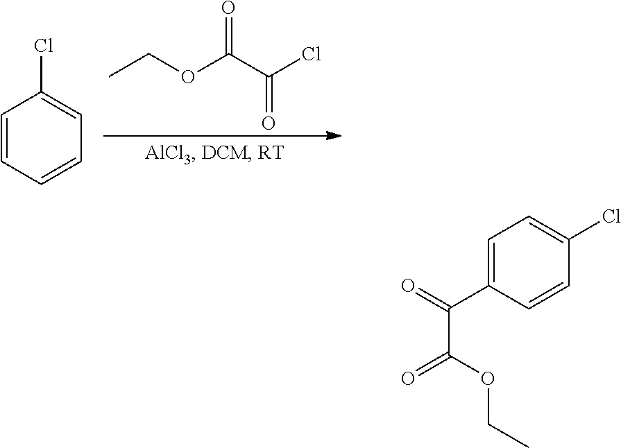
O=C(C(Cl)=O)OCC.C1=CC=CC=C1Cl.C1=C(C(=O)C(OCC)=O)C=CC(Cl)=C1
